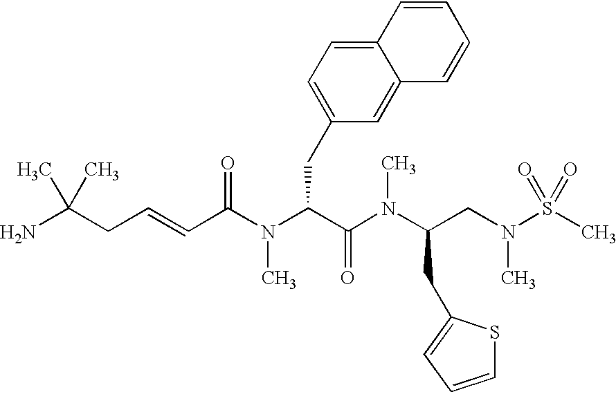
NC(CC=CC(N(C(C(N(C(CN(S(C)(=O)=O)C)CC1=CC=CS1)C)=O)CC1=CC=C2C(=C1)C=CC=C2)C)=O)(C)C
